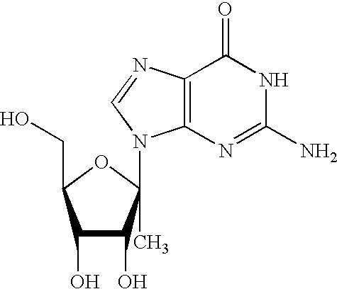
N1C(N)=NC2=C(C1=O)N=CN2C1(C)OC(CO)C(O)C1O
